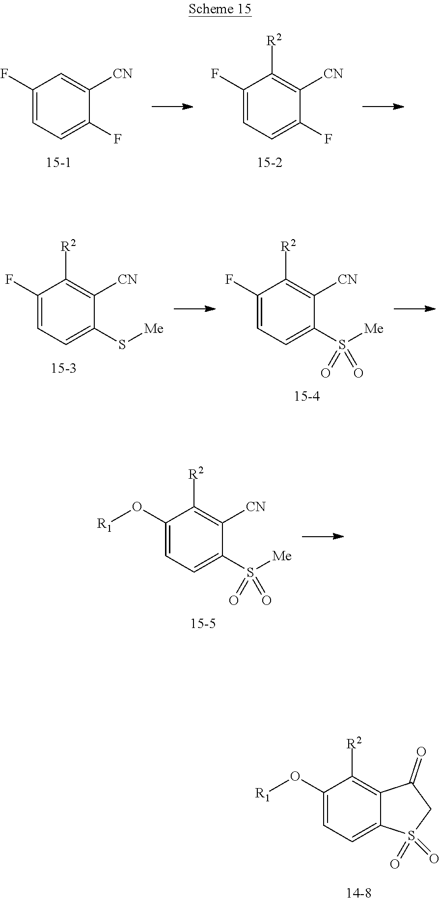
C1(F)=CC=C(F)C([CN])=C1.C1(F)=CC=C(F)C([CN])=C1[R2].C1(F)=CC=C(S[Me])C([CN])=C1[R2].C1(F)=CC=C(S([Me])(=O)=O)C([CN])=C1[R2].C1(O[R1])=CC=C2C(=C1[R2])C(=O)CS2(=O)=O.C1(O[R1])=CC=C(S([Me])(=O)=O)C([CN])=C1[R2]
